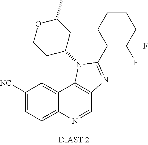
C12=CC([NC])=CC=C1N=CC1=C2N(C2CC(C)OCC2)C(C2C(F)(F)CCCC2)=N1
